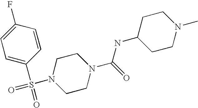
C1CN(S(=O)(C2=CC=C(F)C=C2)=O)CCN1C(=O)NC1CCN(C)CC1
